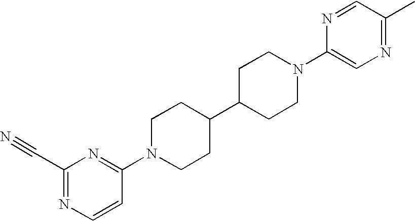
C1(C#N)=NC=CC(N2CCC(C3CCN(C4=CN=C(C)C=N4)CC3)CC2)=N1
